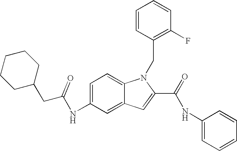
C1(CC(NC2=CC=C3C(=C2)C=C(C(=O)NC2=CC=CC=C2)N3CC2=C(F)C=CC=C2)=O)CCCCC1
